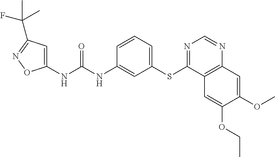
C1(NC(NC2=CC(SC3=NC=NC4=C3C=C(OCC)C(OC)=C4)=CC=C2)=O)=CC(C(F)(C)C)=NO1
